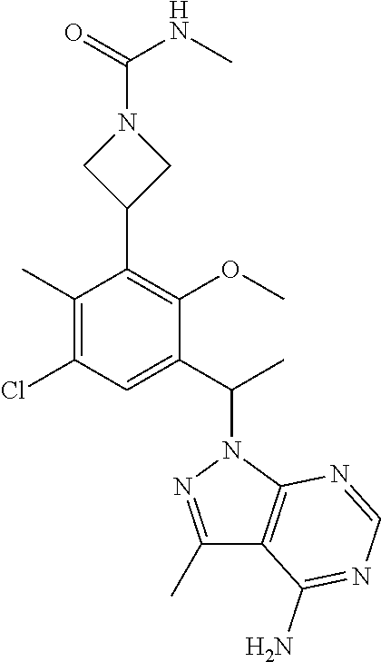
C1(C)=NN(C(C)C2=CC(Cl)=C(C)C(C3CN(C(NC)=O)C3)=C2OC)C2=C1C(N)=NC=N2
